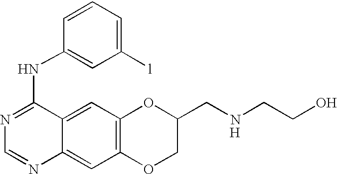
C1=NC2=CC3=C(C=C2C(NC2=CC([l])=CC=C2)=N1)OC(CNCCO)CO3.[H]
